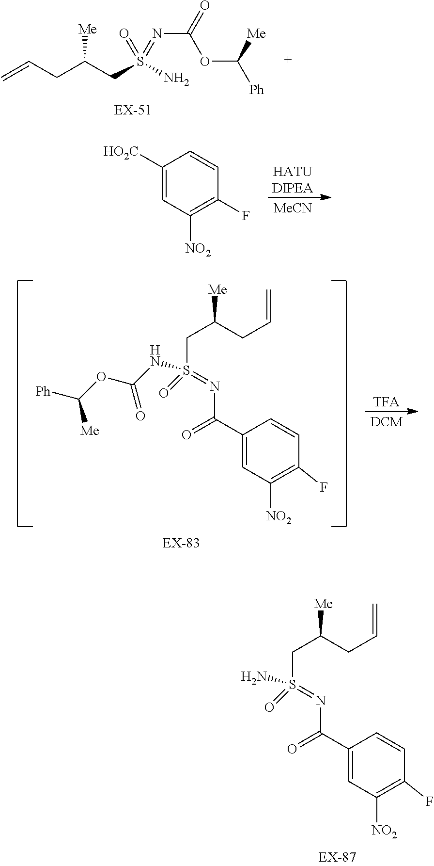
C=CCC([Me])CS(N)(=O)=NC(OC([Me])[Ph])=O.[HATUDIPEA].[MeCN].C1([HO2C])=CC([NO2])=C(F)C=C1.C1(C(=O)N=S(NC(OC([Ph])[Me])=O)(CC([Me])CC=C)=O)=CC([NO2])=C(F)C=C1.[TFA].[DCM].C1(C(=O)N=S(N)(CC([Me])CC=C)=O)=CC([NO2])=C(F)C=C1
